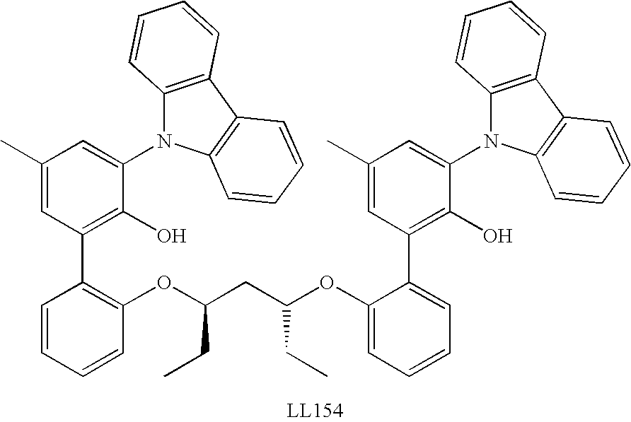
C1(OC(CC(OC2=C(C3=C(O)C(N4C5=C(C6=C4C=CC=C6)C=CC=C5)=CC(C)=C3)C=CC=C2)CC)CC)=CC=CC=C1C1=C(O)C(N2C3=C(C4=C2C=CC=C4)C=CC=C3)=CC(C)=C1
